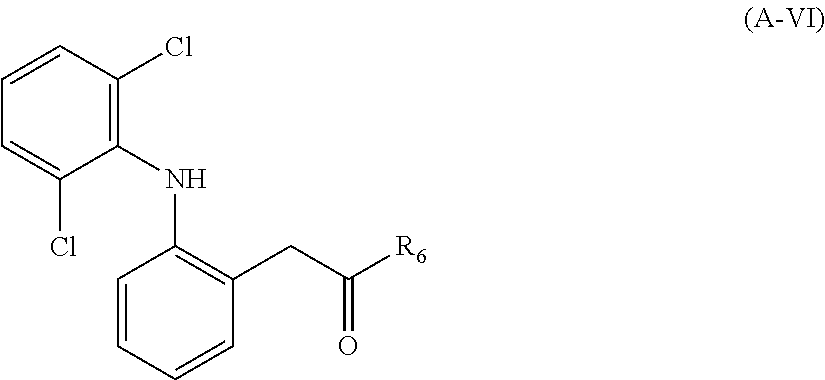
C1(NC2=C(CC(=O)[R6])C=CC=C2)=C(Cl)C=CC=C1Cl
